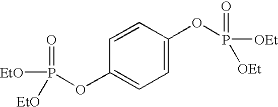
O(P(=O)([OEt])[OEt])C1=CC=C(OP([EtO])(=O)[EtO])C=C1
